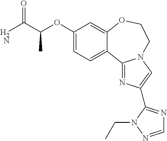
C1(OC(C(N)=O)C)=CC=C2C(=C1)OCCN1C=C(C3=NC=NN3CC)N=C21
